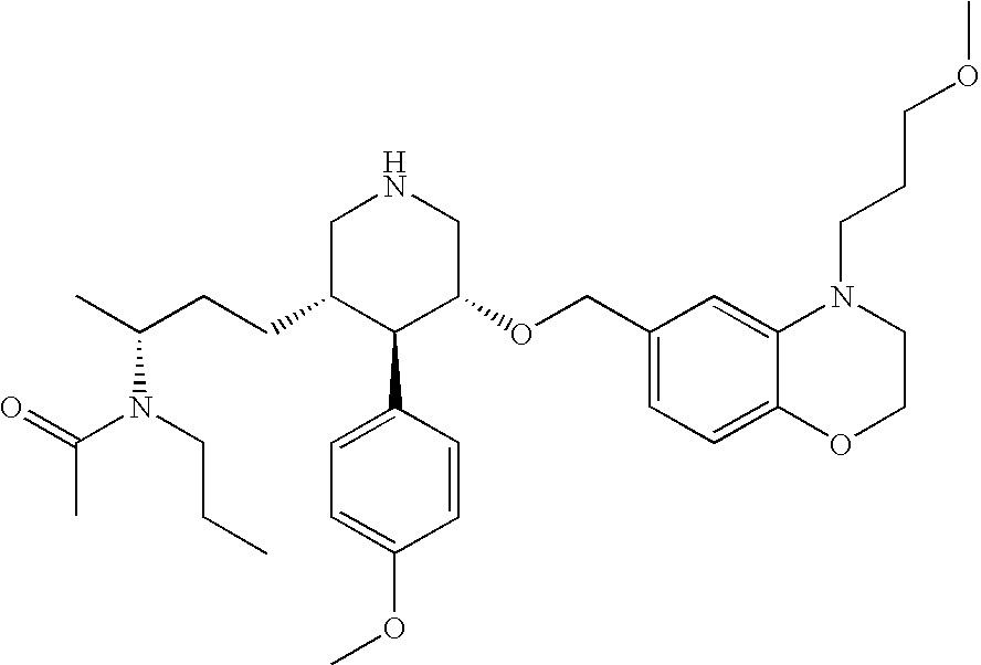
C(C1C(C2=CC=C(OC)C=C2)C(OCC2=CC=C3C(=C2)N(CCCOC)CCO3)CNC1)CC(C)N(CCC)C(=O)C
